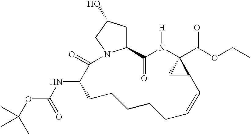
C12CC(O)CN1C(=O)C(NC(=O)OC(C)(C)C)CCCCCC=CC1C(C(OCC)=O)(N([H])C2=O)C1
